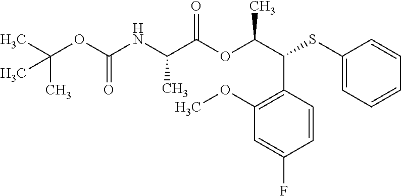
C1(OC)=C(C(C(C)OC(C(NC(OC(C)(C)C)=O)C)=O)SC2=CC=CC=C2)C=CC(F)=C1
